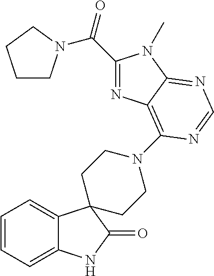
C1=CC=C2C(=C1)C1(C(=O)N2)CCN(C2=C3C(=NC=N2)N(C)C(C(=O)N2CCCC2)=N3)CC1
